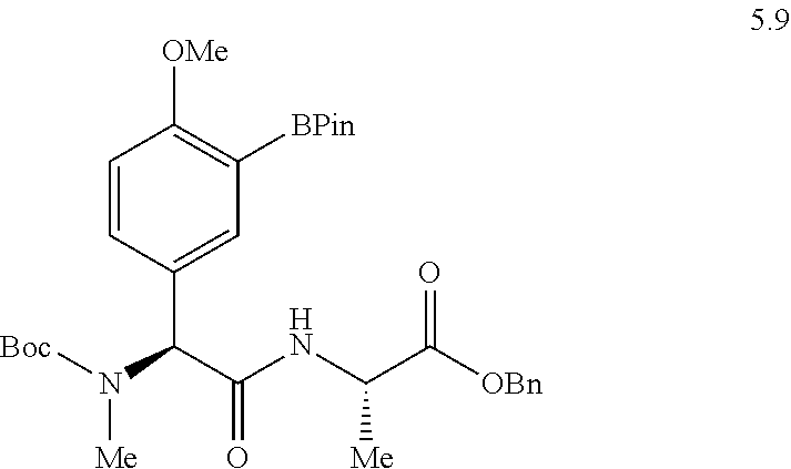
C1=CC(C(C(NC(C([OBn])=O)[Me])=O)N([Boc])[Me])=CC([BPin])=C1[OMe]
